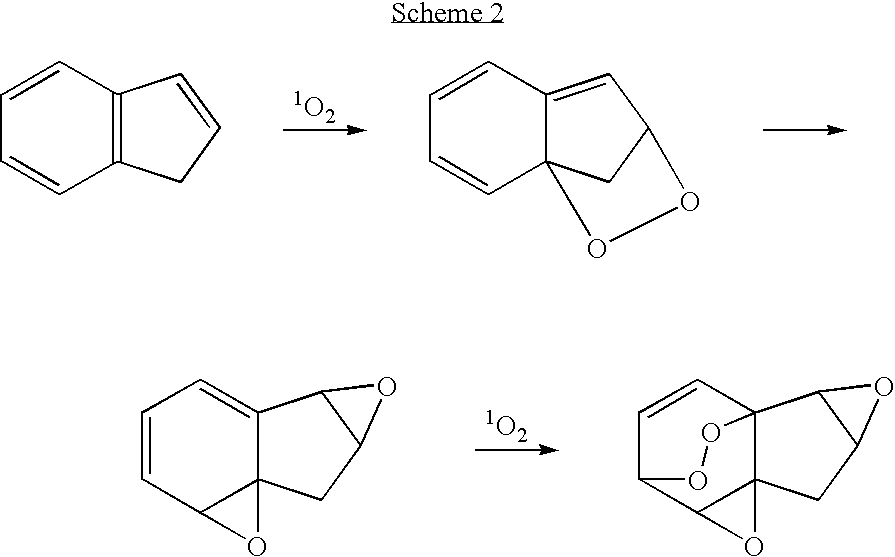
C1=CC2=C(C=C1)CC=C2.C1=CC2=CC3CC2(C=C1)OO3.C1=CC2C3(C(=C1)C1C(C3)O1)O2.C1=CC23C4(C(C1OO2)O4)CC1C3O1
